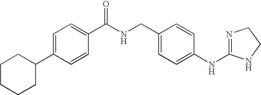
C1=C(C2CCCCC2)C=CC(C(NCC2=CC=C(NC3=NCCN3)C=C2)=O)=C1
